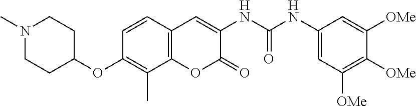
N1(C)CCC(OC2=C(C)C3=C(C=C2)C=C(NC(NC2=CC([OMe])=C([OMe])C([OMe])=C2)=O)C(=O)O3)CC1
